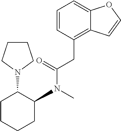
C1CCN(C2CCCCC2N(C)C(=O)CC2=C3C(=CC=C2)OC=C3)C1
